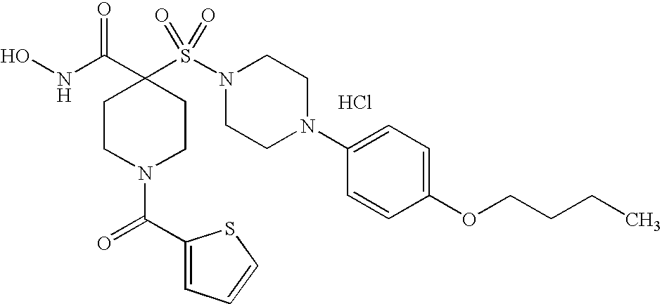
ONC(C1(S(N2CCN(C3=CC=C(OCCCC)C=C3)CC2)(=O)=O)CCN(C(C2=CC=CS2)=O)CC1)=O.Cl
